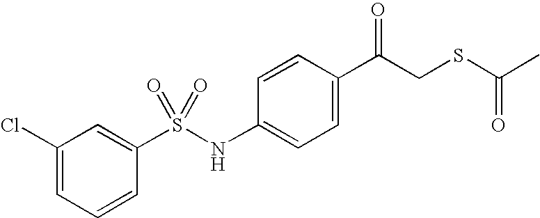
C1=C(C(CSC(C)=O)=O)C=CC(NS(C2=CC(Cl)=CC=C2)(=O)=O)=C1
